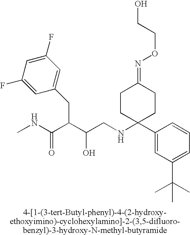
OC(C(C(NC)=O)CC1=CC(F)=CC(F)=C1)CNC1(C2=CC(C(C)(C)C)=CC=C2)CCC(=NOCCO)CC1
